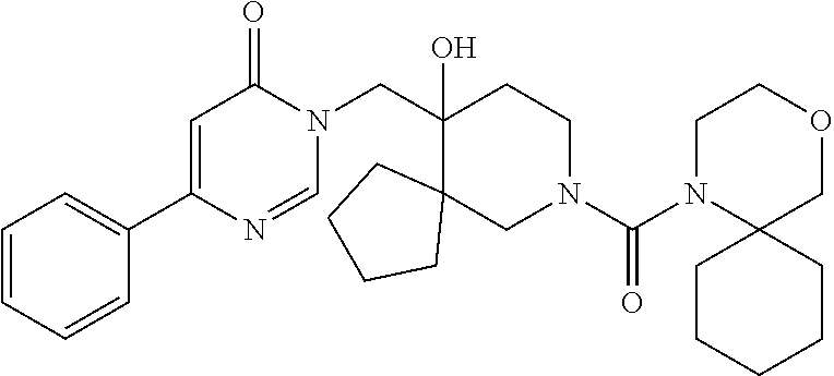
C1(CN2C(=O)C=C(C3=CC=CC=C3)N=C2)(O)C2(CN(C(N3C4(COCC3)CCCCC4)=O)CC1)CCCC2
